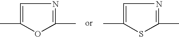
C1=C(C)OC(C)=N1.C1=C(C)SC(C)=N1
